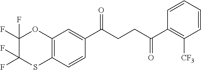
C12=C(C=CC(C(CCC(C3=C([CF3])C=CC=C3)=O)=O)=C1)SC(F)(F)C(F)(F)O2
